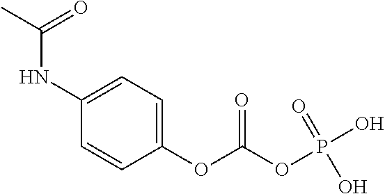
C1(OC(OP(O)(=O)O)=O)=CC=C(NC(C)=O)C=C1
